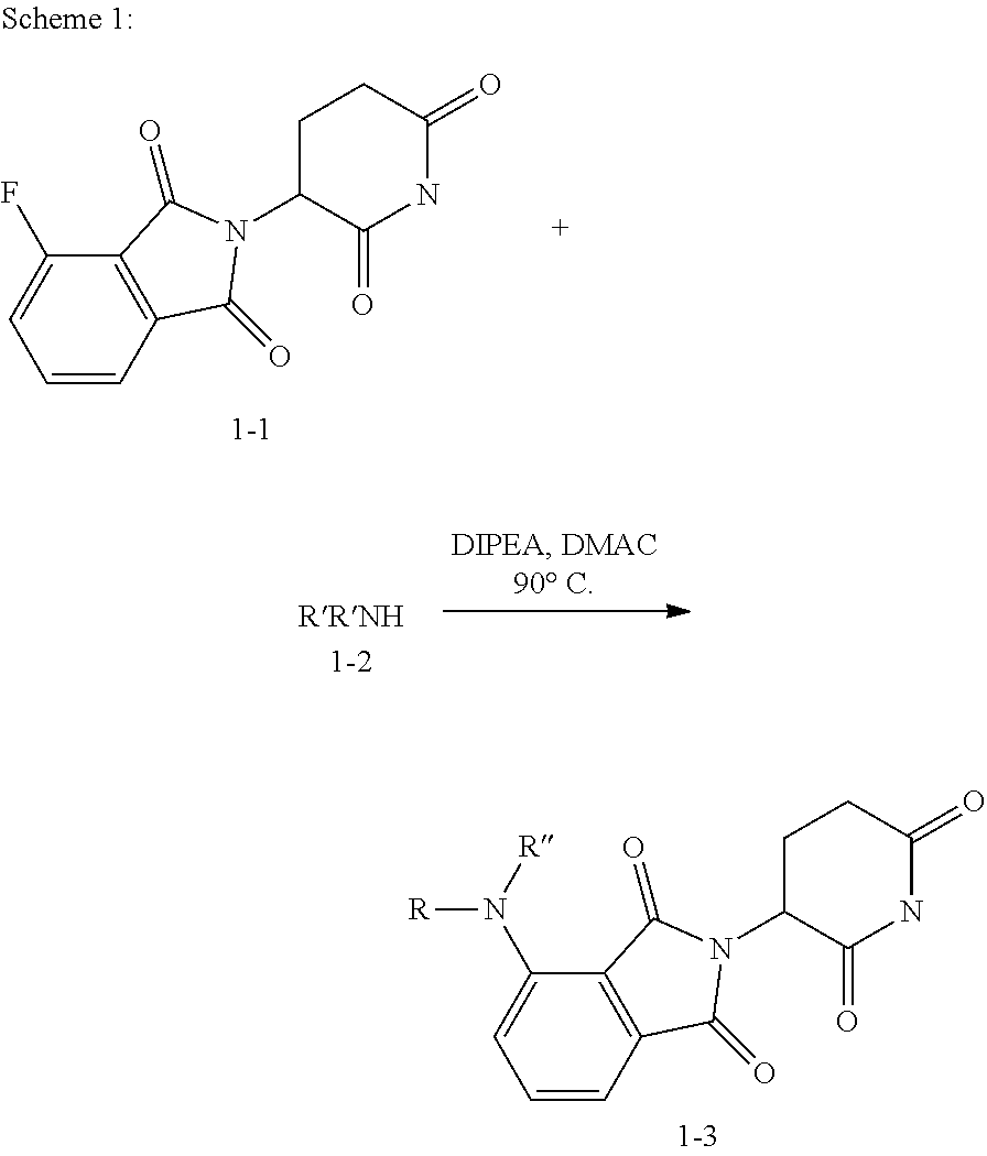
C1=CC2=C(C(N([R])[R])=C1)C(=O)N(C1C(=O)NC(=O)CC1)C2=O.C1=CC2=C(C(F)=C1)C(=O)N(C1C(=O)NC(=O)CC1)C2=O
